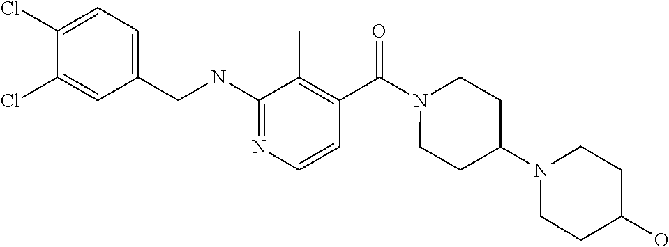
C1(Cl)=CC(CNC2=NC=CC(C(=O)N3CCC(N4CCC(O)CC4)CC3)=C2C)=CC=C1Cl
